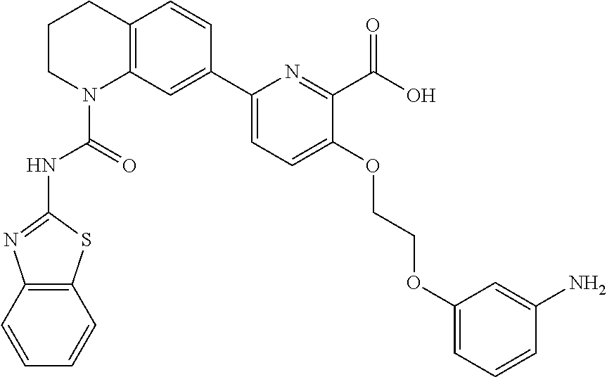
C1CN(C(=O)NC2=NC3=C(S2)C=CC=C3)C2=C(C1)C=CC(C1=CC=C(OCCOC3=CC=CC(N)=C3)C(C(O)=O)=N1)=C2
